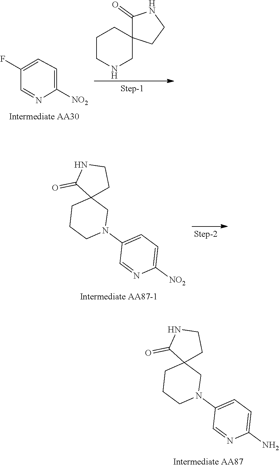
C1CNCC2(C1)C(=O)NCC2.C1=NC([NO2])=CC=C1F.C1CCN(C2=CC=C([NO2])N=C2)CC12CCNC2=O.C1CCN(C2=CC=C(N)N=C2)CC12CCNC2=O
